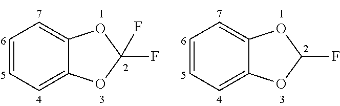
C1=CC=C2C(=C1)OC(F)(F)O2.C1=CC=C2C(=C1)OC(F)O2
